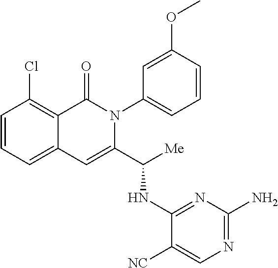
ClC1=C2C(=CC=C1)C=C(C([Me])NC1=NC(N)=NC=C1[NC])N(C1=CC=CC(OC)=C1)C2=O
